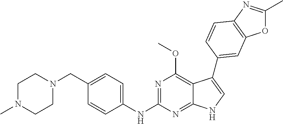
C1N(C)CCN(CC2=CC=C(NC3=NC(OC)=C4C(=N3)NC=C4C3=CC4=C(N=C(C)O4)C=C3)C=C2)C1
